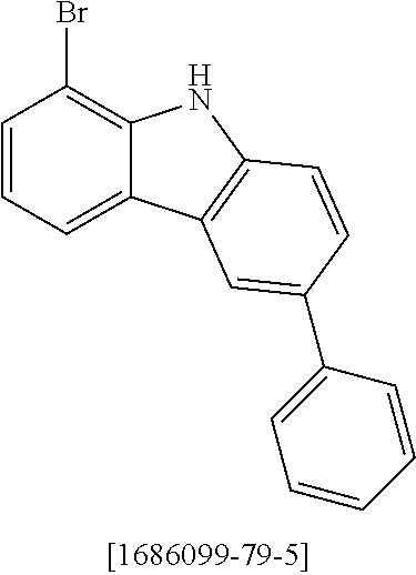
C1=CC=C2C(=C1Br)NC1=C2C=C(C2=CC=CC=C2)C=C1
